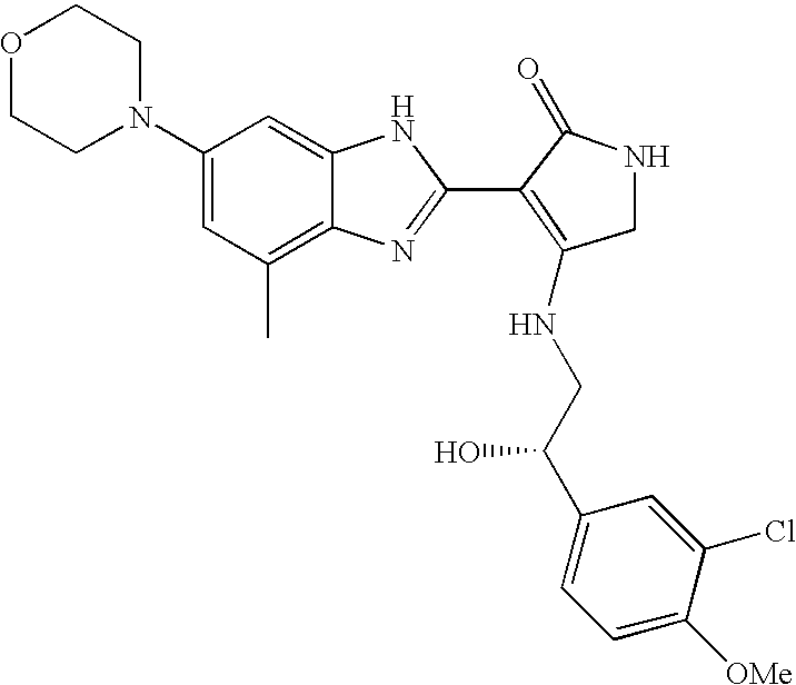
C1(N2CCOCC2)=CC(C)=C2C(=C1)NC(C1=C(NCC(C3=CC=C([OMe])C(Cl)=C3)O)CNC1=O)=N2
